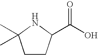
C1CC(C(O)=O)NC1(C)C
